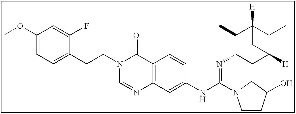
C1(OC)=CC=C(CCN2C=NC3=C(C2=O)C=CC(NC(=NC2CC4([H])C(C)(C)C([H])(C2C)C4)N2CCC(O)C2)=C3)C(F)=C1
